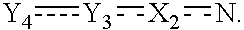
[Y4]:[Y3]:[X2]n
